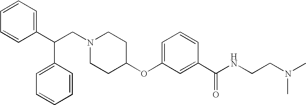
N1(CC(C2=CC=CC=C2)C2=CC=CC=C2)CCC(OC2=CC=CC(C(NCCN(C)C)=O)=C2)CC1
